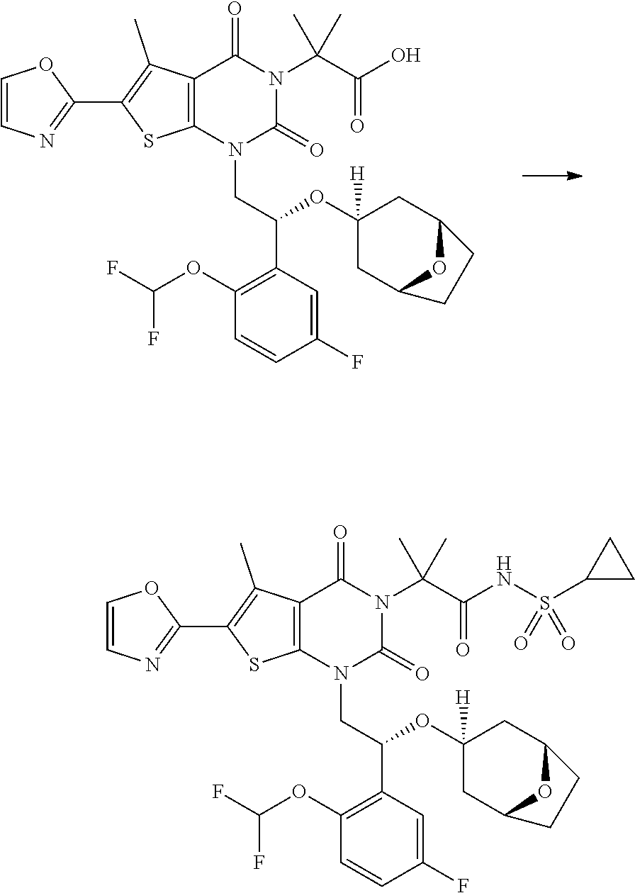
C1=CN=C(C2=C(C)C3=C(S2)N(CC(OC2([H])CC4OC(C2)CC4)C2=C(OC(F)F)C=CC(F)=C2)C(=O)N(C(C)(C(=O)O)C)C3=O)O1.C1=CN=C(C2=C(C)C3=C(S2)N(CC(OC2([H])CC4OC(C2)CC4)C2=C(OC(F)F)C=CC(F)=C2)C(=O)N(C(C)(C(=O)NS(C2CC2)(=O)=O)C)C3=O)O1
